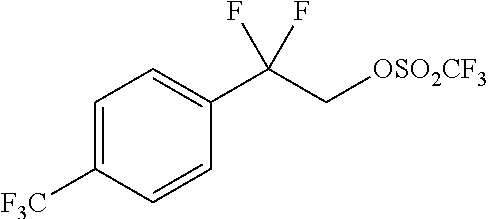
C1=C([F3C])C=CC(C(C[OSO2CF3])(F)F)=C1
